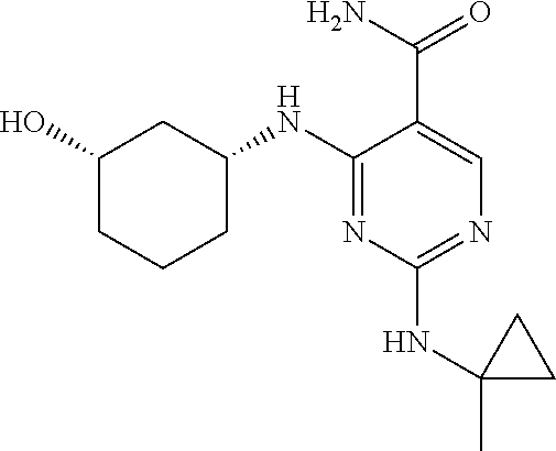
C1(NC2CC(O)CCC2)=NC(NC2(C)CC2)=NC=C1C(N)=O
